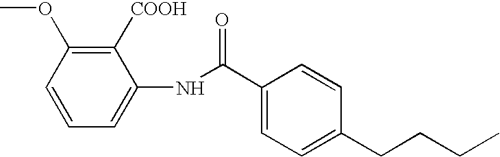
C1=CC=C(NC(C2=CC=C(CCCC)C=C2)=O)C([COOH])=C1OC
